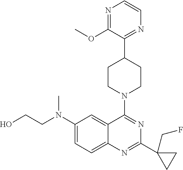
C1(N(CCO)C)=CC=C2C(=C1)C(N1CCC(C3=NC=CN=C3OC)CC1)=NC(C1(CF)CC1)=N2
